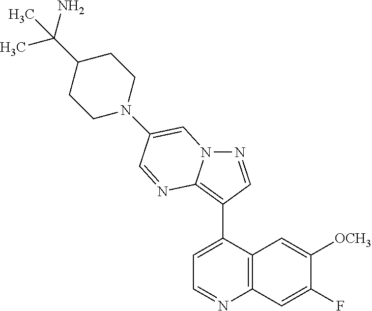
N1=CC(C2=CC=NC3=C2C=C([OCH3])C(F)=C3)=C2N1C=C(N1CCC(C(N)(C)C)CC1)C=N2
